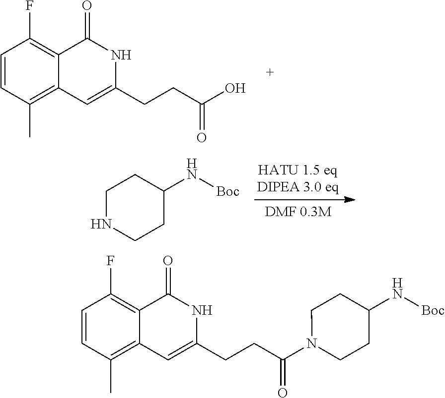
C1=CC(C)=C2C(=C1F)C(=O)NC(CCC(O)=O)=C2.C1NCCC(N[Boc])C1.C1=CC(C)=C2C(=C1F)C(=O)NC(CCC(N1CCC(N[Boc])CC1)=O)=C2
